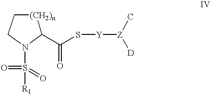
[(CH2)n]1CCN(S([R1])(=O)=O)C1C(S[Y][Z]([D])C)=O
